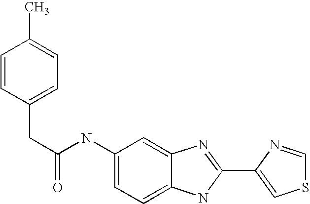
C1=C2C(=CC=C1NC(CC1=CC=C(C)C=C1)=O)NC(C1=CSC=N1)=N2
